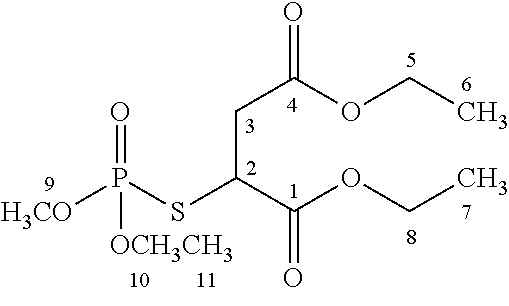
C(C(C(OCC)=O)SP([H3CO])([OCH3CH3])=O)C(OCC)=O
